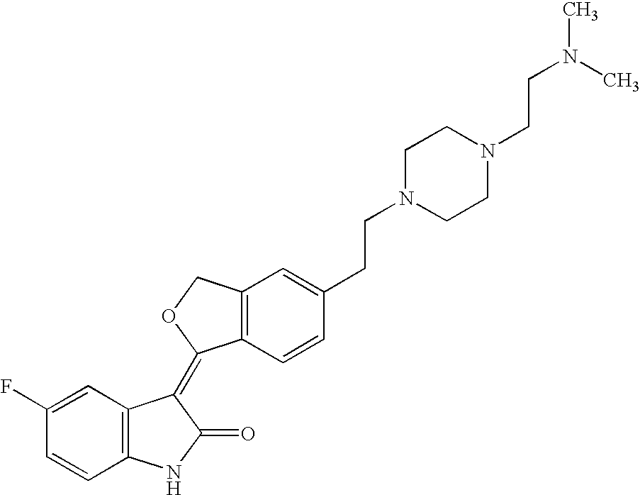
C1=C(F)C=CC2=C1C(=C1C3=C(CO1)C=C(CCN1CCN(CCN(C)C)CC1)C=C3)C(=O)N2
